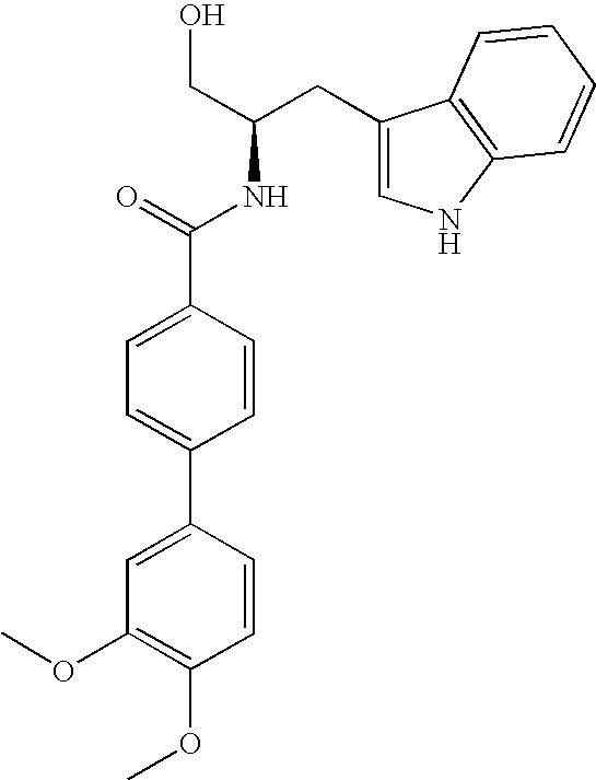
C1=C(C2=CC(OC)=C(OC)C=C2)C=CC(C(=O)NC(CO)CC2=CNC3=C2C=CC=C3)=C1
